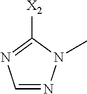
C1=NN(C)C([X2])=N1
